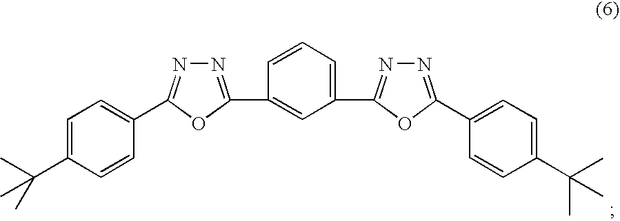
C1=C(C(C)(C)C)C=CC(C2=NN=C(C3=CC(C4=NN=C(C5=CC=C(C(C)(C)C)C=C5)O4)=CC=C3)O2)=C1
